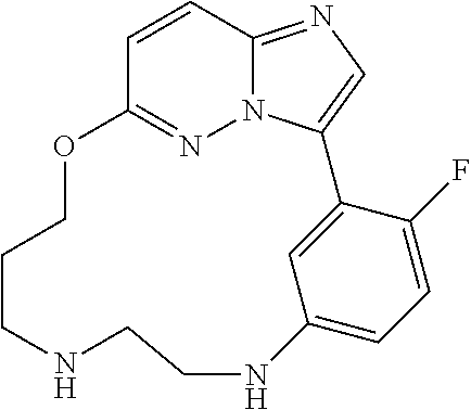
C1=CC2=NC=C3N2N=C1OCCCNCCNC1=CC=C(F)C3=C1
